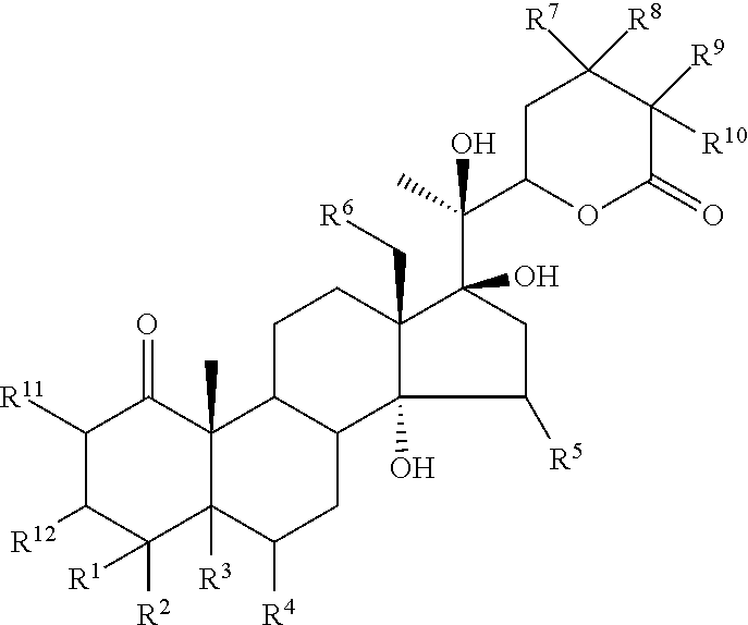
C1([R11])C([R12])C([R2])([R1])C2([R3])C(C)(C1=O)C1C(CC2[R4])C2(O)C(C[R6])(CC1)C(C(C)(C1OC(=O)C([R10])([R9])C([R7])([R8])C1)O)(O)CC2[R5]
